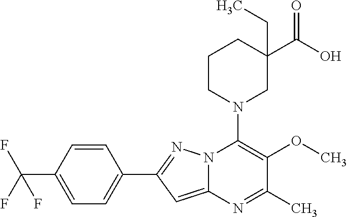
C1=CC(C(F)(F)F)=CC=C1C1=NN2C(=C1)N=C(C)C(OC)=C2N1CC(C(O)=O)(CC)CCC1
